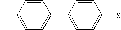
CC1=CC=C(C2=CC=C(S)C=C2)C=C1
